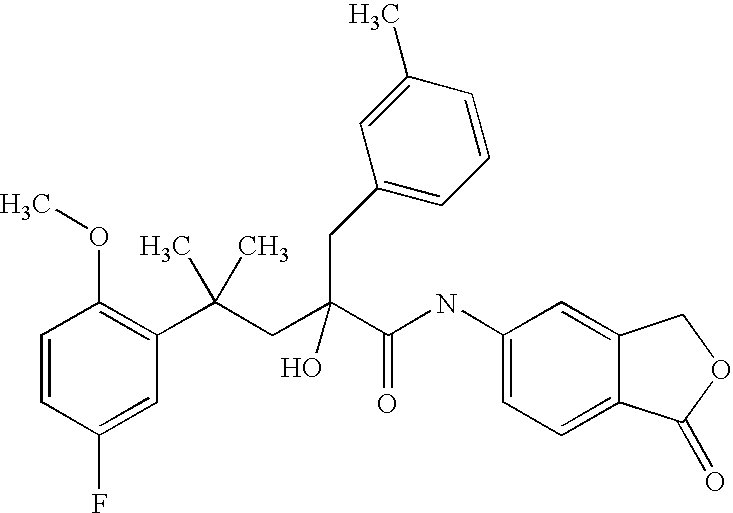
C1=CC(F)=CC(C(CC(C(NC2=CC=C3C(=C2)COC3=O)=O)(O)CC2=CC=CC(C)=C2)(C)C)=C1OC
